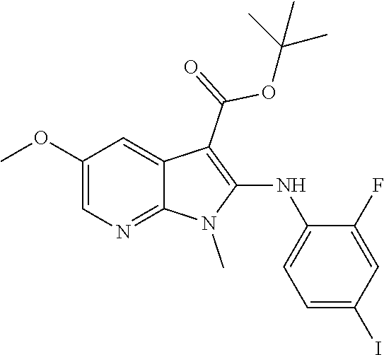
C1(OC)=CN=C2C(=C1)C(C(=O)OC(C)(C)C)=C(NC1=CC=C(I)C=C1F)N2C
